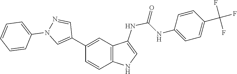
C1(C2=CC3=C(NC=C3NC(NC3=CC=C(C(F)(F)F)C=C3)=O)C=C2)=CN(C2=CC=CC=C2)N=C1
